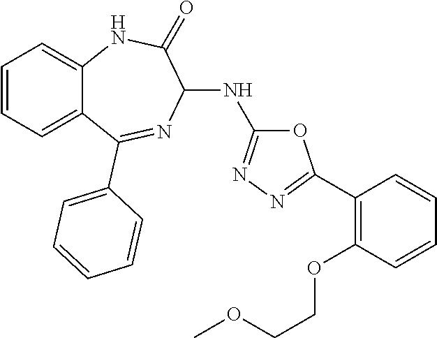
O1C(NC2C(=O)NC3=CC=CC=C3C(C3=CC=CC=C3)=N2)=NN=C1C1=C(OCCOC)C=CC=C1
